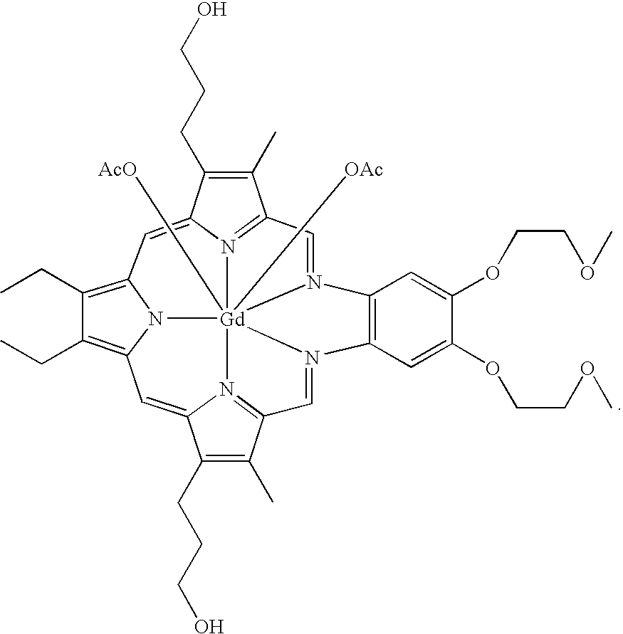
C12=CC3=C(CC)C(CC)=C4C=C5C(CCCO)=C(C)C6=N5[Gd]57([AcO])([OAc])(N1=C(C(C)=C2CCCO)C=N5C1=C(C=C(OCCOC)C(OCCOC)=C1)N7=C6)N43
